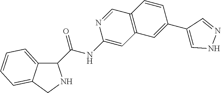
C(=O)(NC1=CC2=C(C=N1)C=CC(C1=CNN=C1)=C2)C1C2=CC=CC=C2CN1
